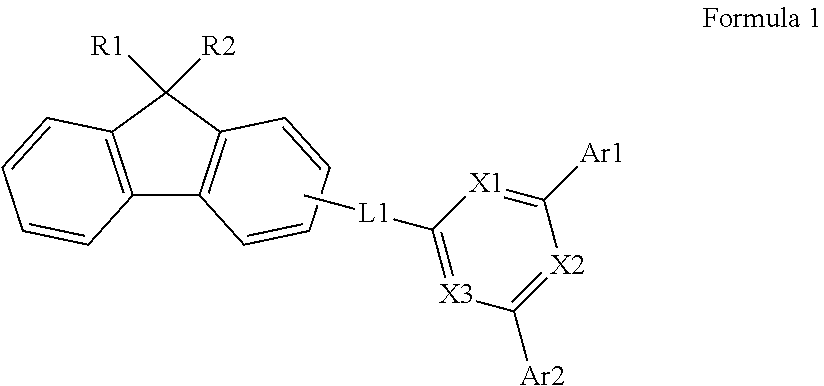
C12=C(C([R1])([R2])C3=C1C=CC=C3)C=CC=C2.C[L1]C1=[X3]C([Ar2])=[X2]C([Ar1])=[X1]1
